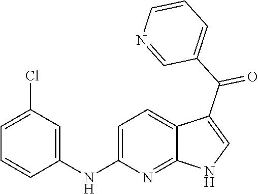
C1=C(NC2=CC(Cl)=CC=C2)N=C2C(=C1)C(C(C1=CC=CN=C1)=O)=CN2
